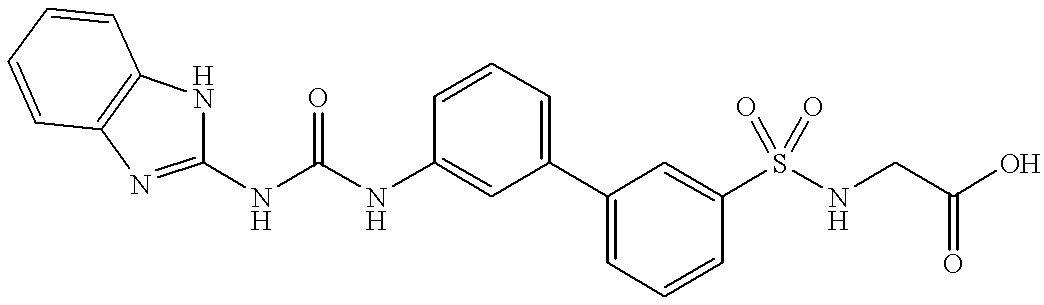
C1=CC2=C(C=C1)NC(NC(NC1=CC(C3=CC=CC(S(NCC(O)=O)(=O)=O)=C3)=CC=C1)=O)=N2
